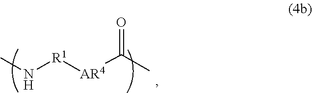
CN[R1][AR4]C(C)=O
